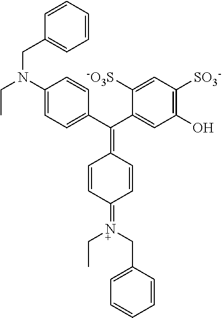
C1(N(CC)CC2=CC=CC=C2)=CC=C(C(C2=CC(O)=C([SO3-])C=C2[-O3S])=C2C=CC(=[N+](CC3=CC=CC=C3)CC)C=C2)C=C1
